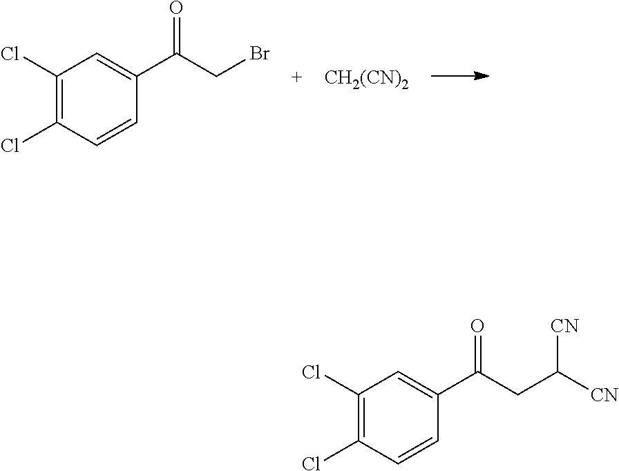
C1(Cl)=C(Cl)C=CC(C(CBr)=O)=C1.[CH2(CN)2].C1(Cl)=C(Cl)C=CC(C(CC([CN])[CN])=O)=C1
